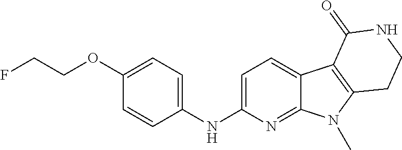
C1(NC2=CC=C(OCCF)C=C2)=CC=C2C(=N1)N(C)C1=C2C(=O)NCC1
